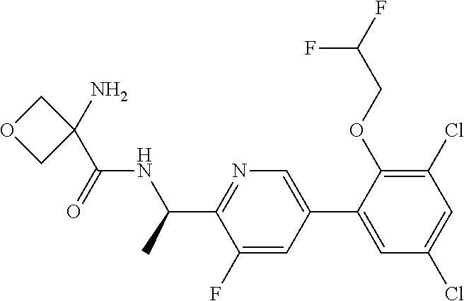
C1(C(C)NC(C2(N)COC2)=O)=NC=C(C2=CC(Cl)=CC(Cl)=C2OCC(F)F)C=C1F
